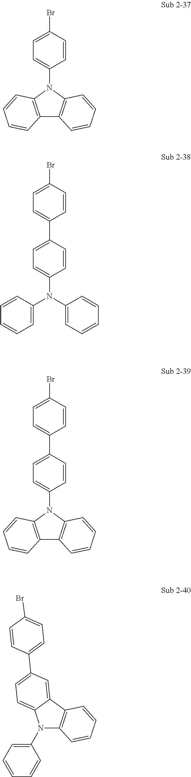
C12=C(N(C3=CC=C(Br)C=C3)C3=C1C=CC=C3)C=CC=C2.C1(C2=CC=C(N(C3=CC=CC=C3)C3=CC=CC=C3)C=C2)=CC=C(Br)C=C1.C12=C(N(C3=CC=C(C4=CC=C(Br)C=C4)C=C3)C3=C1C=CC=C3)C=CC=C2.N1(C2=CC=CC=C2)C2=C(C3=CC(C4=CC=C(Br)C=C4)=CC=C13)C=CC=C2
